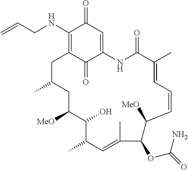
C1(NCC=C)=C2C(=O)C(=CC1=O)NC(=O)C(C)=CC=CC([MeO])C(OC(=O)N)C(C)=CC(C)C(O)C([MeO])CC(C)C2
